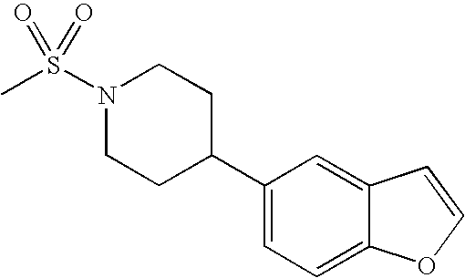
C1(C2CCN(S(C)(=O)=O)CC2)=CC=C2C(=C1)C=CO2
